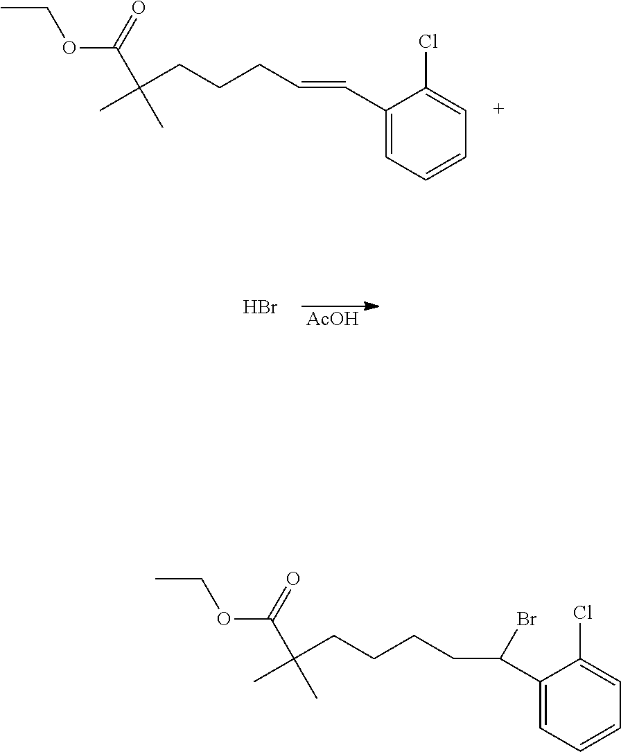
C1(C=CCCCC(C(OCC)=O)(C)C)=CC=CC=C1Cl.Br.[AcOH].C1(C(CCCCC(C(OCC)=O)(C)C)Br)=CC=CC=C1Cl
